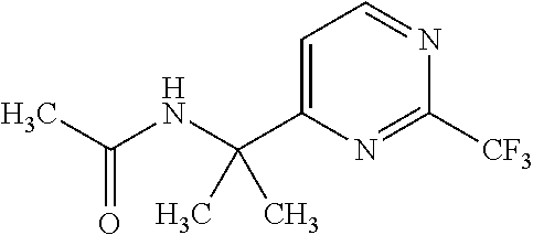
C1=C(C(NC(C)=O)(C)C)N=C([CF3])N=C1
